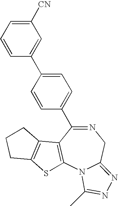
N1=C(C2=CC=C(C3=CC([CN])=CC=C3)C=C2)C2=C(N3C(=NN=C3C)C1)SC1=C2CCC1
